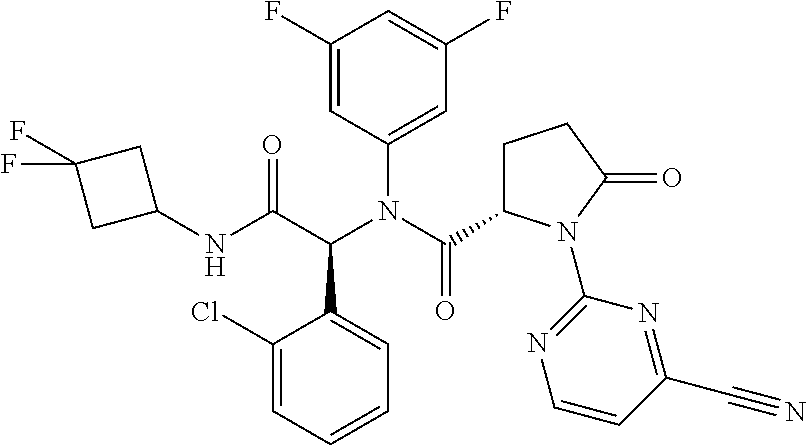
C1(Cl)=CC=CC=C1C(C(NC1CC(F)(F)C1)=O)N(C(C1CCC(=O)N1C1=NC=CC(C#N)=N1)=O)C1=CC(F)=CC(F)=C1
